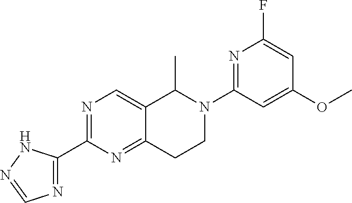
C12=CN=C(C3=NC=NN3)N=C1CCN(C1=NC(F)=CC(OC)=C1)C2C
